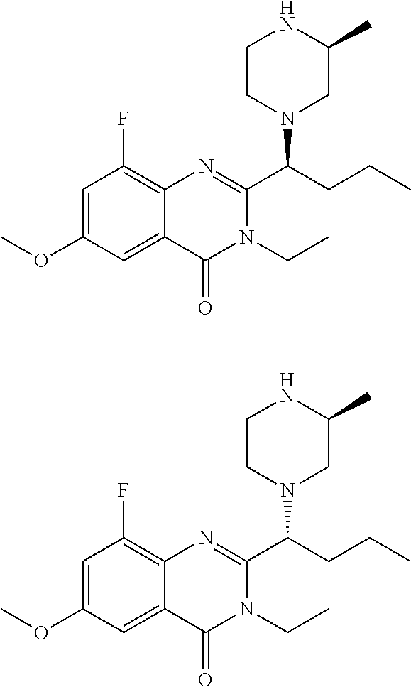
C12=CC(OC)=CC(F)=C1N=C(C(CCC)N1CCNC(C)C1)N(CC)C2=O.C12=CC(OC)=CC(F)=C1N=C(C(CCC)N1CCNC(C)C1)N(CC)C2=O
